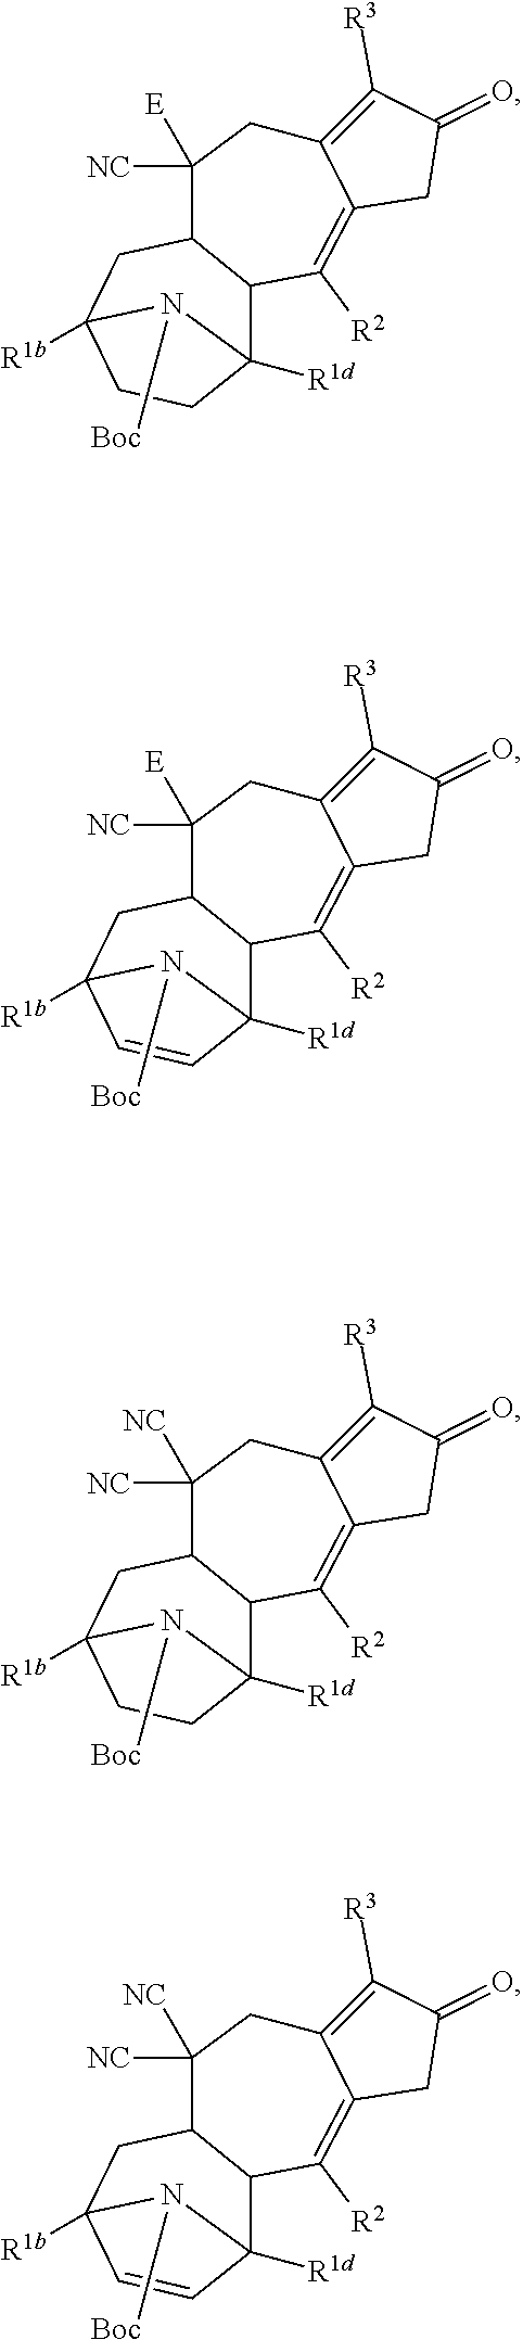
C12=C([R3])C(=O)CC1=C([R2])C1C(C([NC])([E])C2)CC2([R1b])CCC1([R1d])N2[Boc].C12=C([R3])C(=O)CC1=C([R2])C1C(C([NC])([E])C2)CC2([R1b])C=CC1([R1d])N2[Boc].C12=C([R3])C(=O)CC1=C([R2])C1C(C([NC])([NC])C2)CC2([R1b])CCC1([R1d])N2[Boc].C12=C([R3])C(=O)CC1=C([R2])C1C(C([NC])([NC])C2)CC2([R1b])C=CC1([R1d])N2[Boc]
